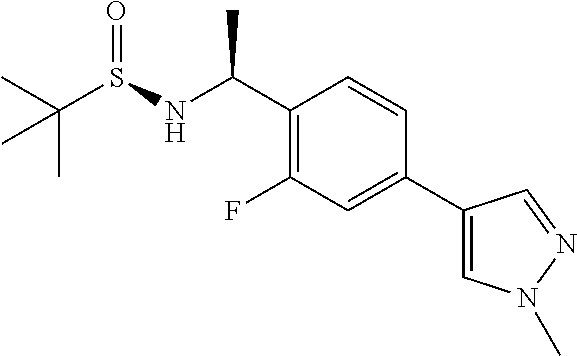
CC(S(NC(C1=C(F)C=C(C2=CN(C)N=C2)C=C1)C)=O)(C)C
